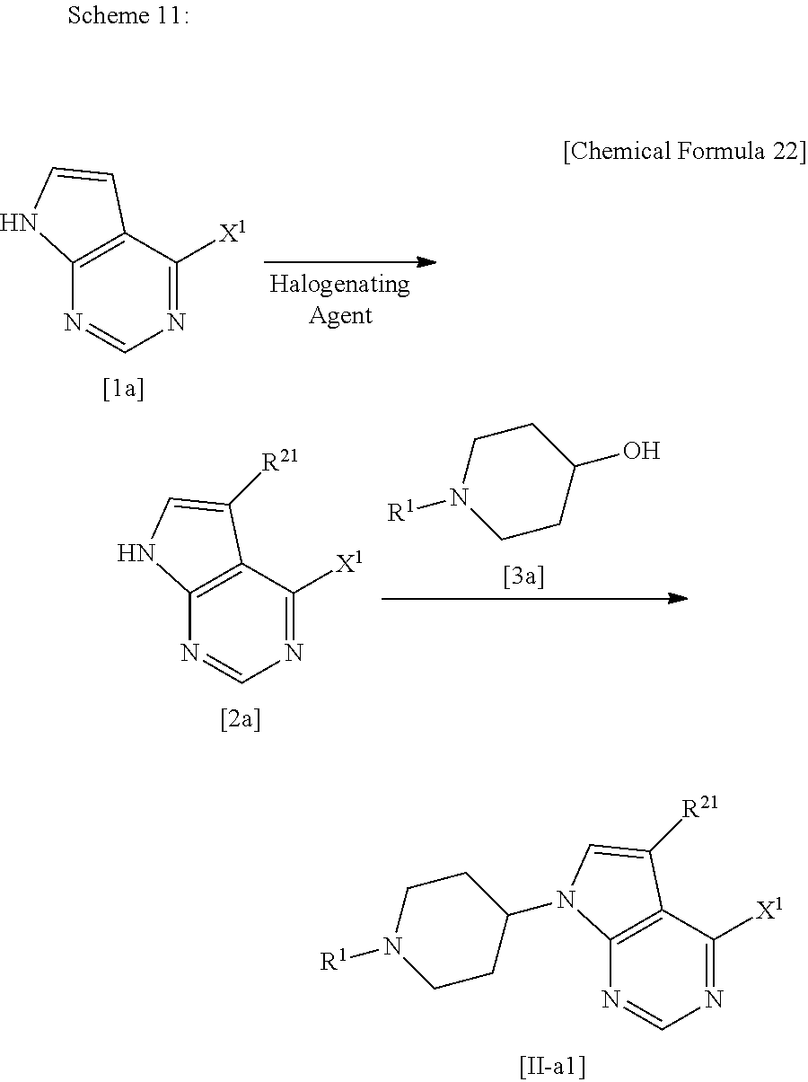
C12=C(C([X1])=NC=N1)C=CN2.C12=C(C([X1])=NC=N1)C([R21])=CN2.C1CN([R1])CCC1O.C12=C(C([X1])=NC=N1)C([R21])=CN2C1CCN([R1])CC1
